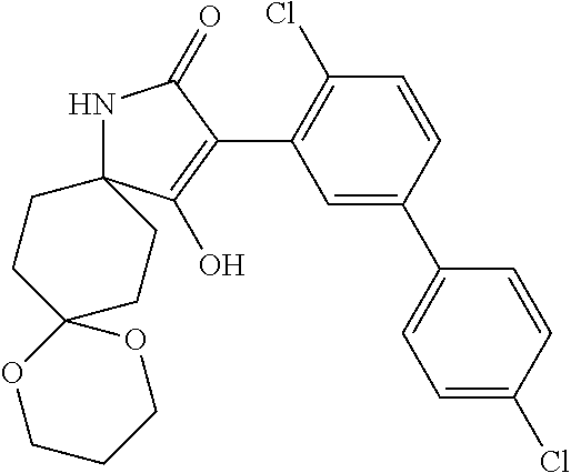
N1C2(C(O)=C(C3=C(Cl)C=CC(C4=CC=C(Cl)C=C4)=C3)C1=O)CCC1(CC2)OCCCO1
